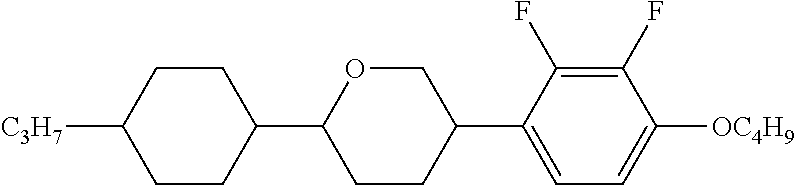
C1CC(C2CCC(C3=CC=C([OC4H9])C(F)=C3F)CO2)CCC1[C3H7]
